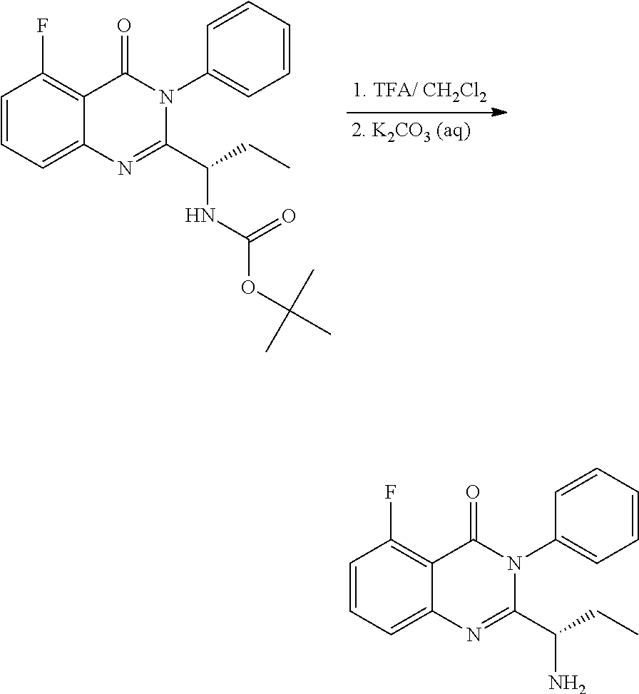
C1=CC=C2C(=C1F)C(=O)N(C1=CC=CC=C1)C(C(CC)NC(=O)OC(C)(C)C)=N2.C1=CC=C2C(=C1F)C(=O)N(C1=CC=CC=C1)C(C(CC)N)=N2
